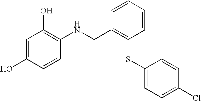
C1=CC(NCC2=C(SC3=CC=C(Cl)C=C3)C=CC=C2)=C(O)C=C1O
